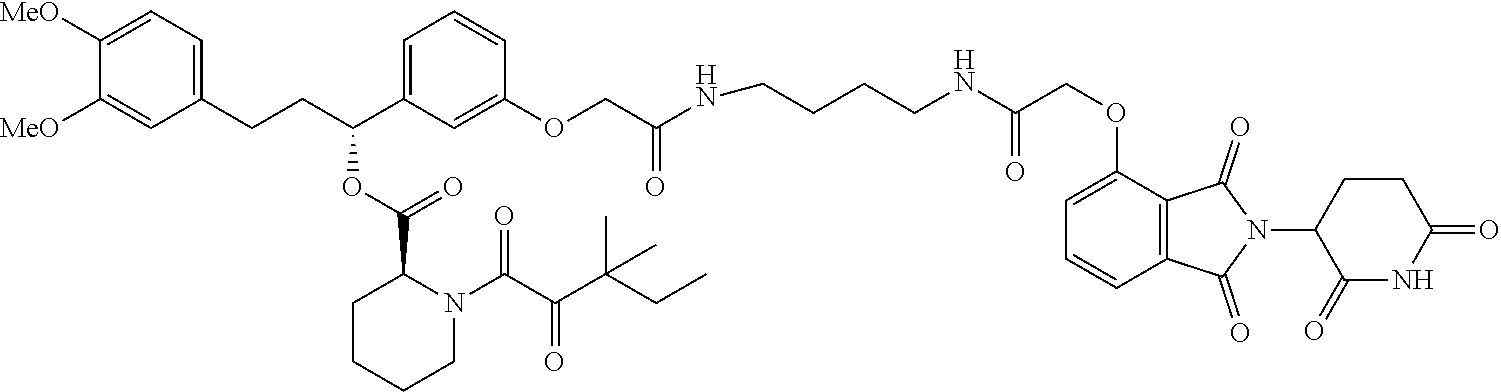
C(CNC(COC1=CC=CC2=C1C(=O)N(C1C(=O)NC(=O)CC1)C2=O)=O)CCNC(COC1=CC(C(CCC2=CC=C([MeO])C([MeO])=C2)OC(C2CCCCN2C(C(C(CC)(C)C)=O)=O)=O)=CC=C1)=O
